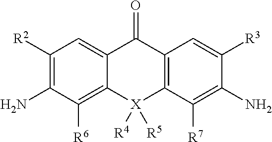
C1([R2])=C(N)C([R6])=C2C(=C1)C(=O)C1=C(C([R7])=C(N)C([R3])=C1)[X]2([R5])[R4]
